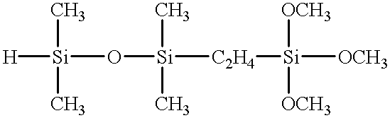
[H][Si](O[Si]([C2H4][Si]([OCH3])([OCH3])[OCH3])(C)C)(C)C
